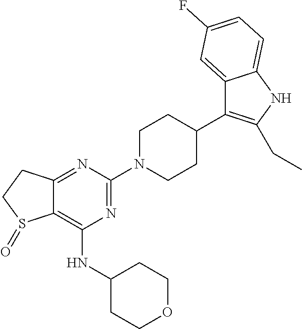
C1CN(C2=NC(NC3CCOCC3)=C3C(=N2)CCS3=O)CCC1C1=C(CC)NC2=CC=C(F)C=C12
